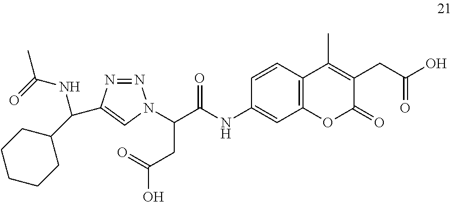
C1=CC2=C(C=C1NC(=O)C(CC(=O)O)N1N=NC(C(C3CCCCC3)NC(=O)C)=C1)OC(=O)C(CC(=O)O)=C2C
